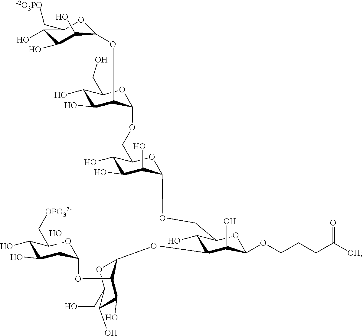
C1(O)C(O)C(O)C(OC2C(O)C(O)C(CO)OC2OC2C(O)C(COC3C(O)C(O)C(O)C(COC4C(OC5C(O)C(O)C(O)C(C[-2O3PO])O5)C(O)C(O)C(CO)O4)O3)OC(OCCCC([OH])=O)C2O)OC1C[OPO32-]
